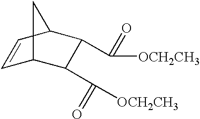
C1=CC2C(C([OCH2CH3])=O)C(C(=O)[OCH2CH3])C1C2
